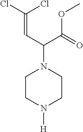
C(=CC(C(OC)=O)N1CCN([H])CC1)(Cl)Cl
